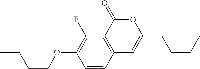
C1=CC2=C(C(F)=C1OCCCC)C(=O)OC(CCCC)=C2
